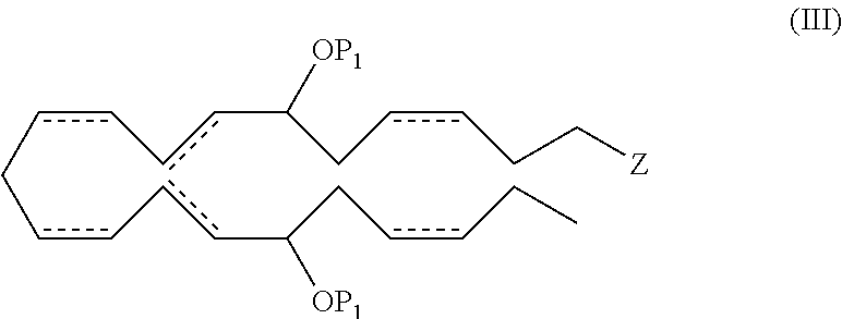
c(c-ccC(CccCC)[OP1])Ccc-ccC(CccCC[Z])[OP1]
